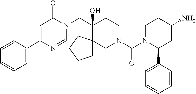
C1(C2=CC=CC=C2)=CC(=O)N(CC2(O)CCN(C(=O)N3C(C4=CC=CC=C4)CC(N)CC3)CC23CCCC3)C=N1
